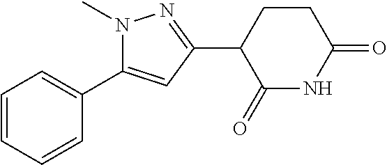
N1(C)C(C2=CC=CC=C2)=CC(C2C(=O)NC(=O)CC2)=N1
